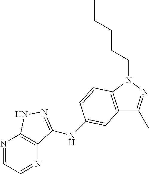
N1=CC=NC2=C1C(NC1=CC3=C(N(CCCCC)N=C3C)C=C1)=NN2
